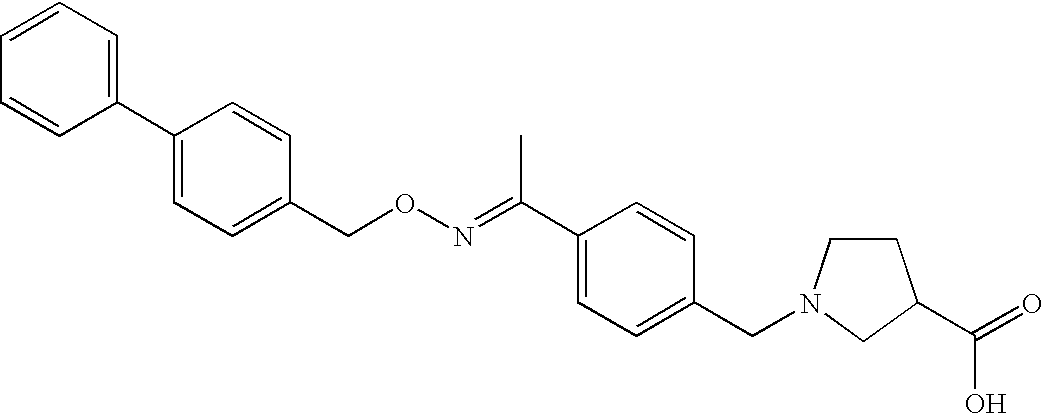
C1=CC(CON=C(C2=CC=C(CN3CCC(C(=O)O)C3)C=C2)C)=CC=C1C1=CC=CC=C1
